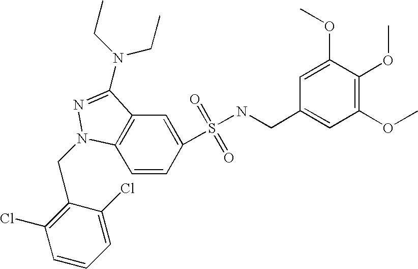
C1=CC(S(=O)(=O)NCC2=CC(OC)=C(OC)C(OC)=C2)=CC2=C1N(CC1=C(Cl)C=CC=C1Cl)N=C2N(CC)CC
